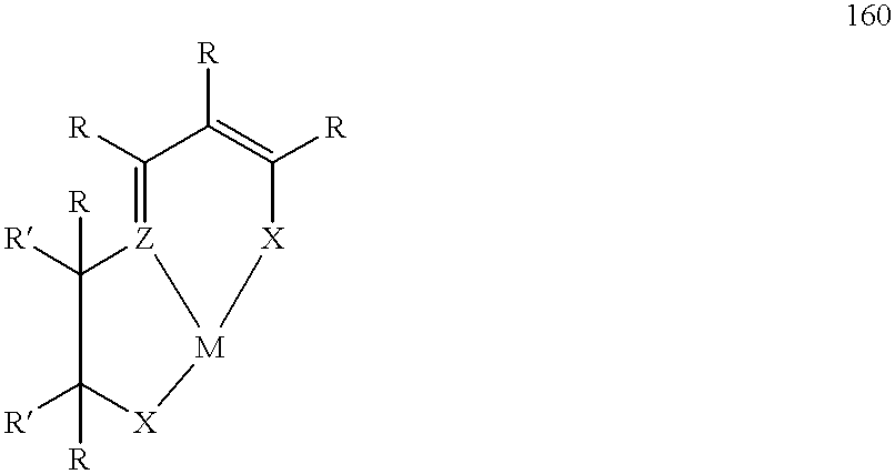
C1([R])=C([R])C([R])=[Z]2C([R])([R])C([R])([R])[X][M]2[X]1
